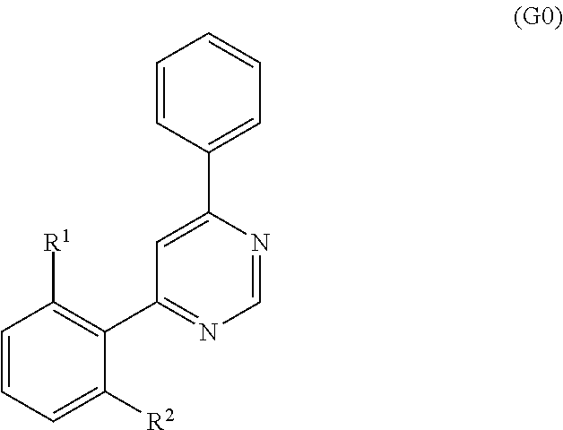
C1=CC=C([R2])C(C2=NC=NC(C3=CC=CC=C3)=C2)=C1[R1]
